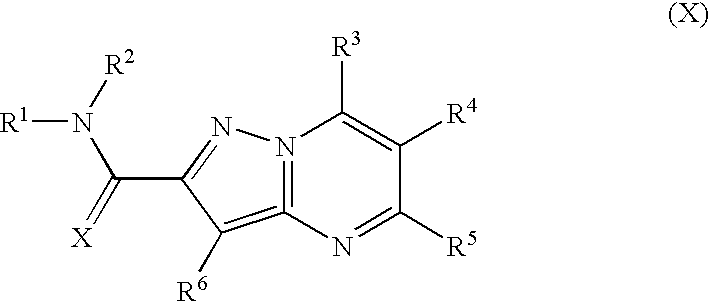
N12=C(=C([R6])C(C(=[X])N([R2])[R1])=N1)N=C([R5])C([R4])=C2[R3]
